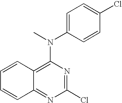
C1=CC2=C(N(C)C3=CC=C(Cl)C=C3)N=C(Cl)N=C2C=C1
